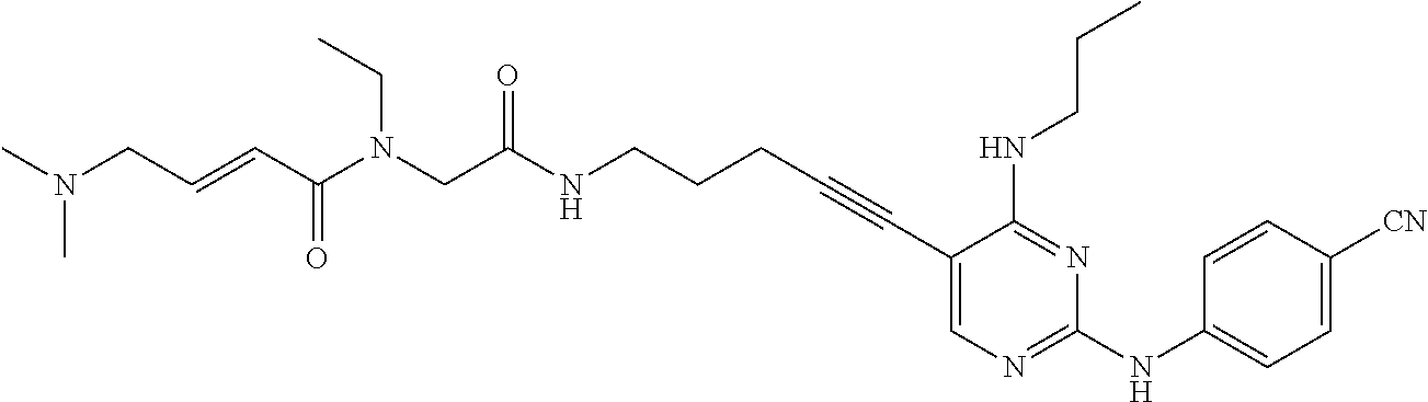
C1(C#CCCCNC(CN(C(C=CCN(C)C)=O)CC)=O)=CN=C(NC2=CC=C([CN])C=C2)N=C1NCCC
